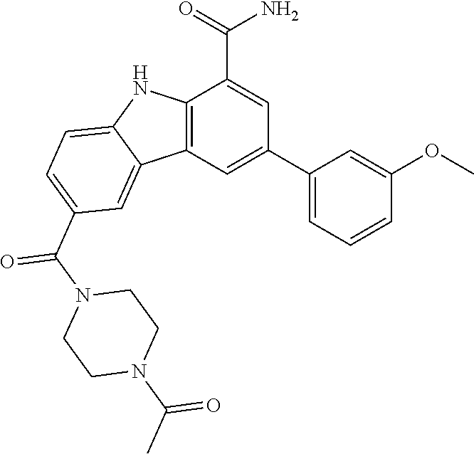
C1(C2=CC3=C(C(C(=O)N)=C2)NC2=CC=C(C(N4CCN(C(C)=O)CC4)=O)C=C32)=CC=CC(OC)=C1
